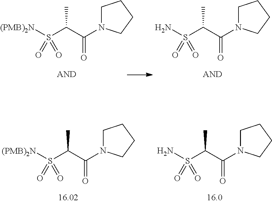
C1N(C(C(S([(PMB)2N])(=O)=O)C)=O)CCC1.C1N(C(C(S(N)(=O)=O)C)=O)CCC1.C1N(C(C(S([(PMB)2N])(=O)=O)C)=O)CCC1.C1N(C(C(S(N)(=O)=O)C)=O)CCC1
